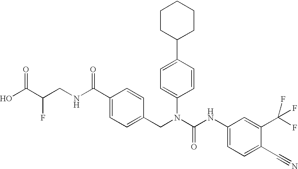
OC(C(CNC(C1=CC=C(CN(C(NC2=CC=C(C#N)C(C(F)(F)F)=C2)=O)C2=CC=C(C3CCCCC3)C=C2)C=C1)=O)F)=O
